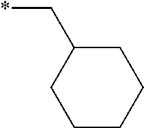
*CC1CCCCC1
